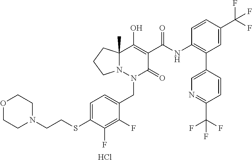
C12(C)N(N(CC3=CC=C(SCCN4CCOCC4)C(F)=C3F)C(=O)C(C(NC3=C(C4=CN=C(C(F)(F)F)C=C4)C=C(C(F)(F)F)C=C3)=O)=C1O)CCC2.Cl
